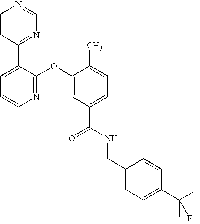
N1=C(OC2=CC(C(NCC3=CC=C(C(F)(F)F)C=C3)=O)=CC=C2C)C(C2=NC=NC=C2)=CC=C1
